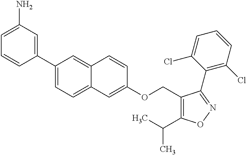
C1(C2=CC(N)=CC=C2)=CC=C2C(=C1)C=CC(OCC1=C(C(C)C)ON=C1C1=C(Cl)C=CC=C1Cl)=C2
